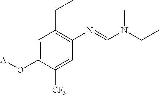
C1=C(O[A])C([CF3])=CC(N=CN(CC)C)=C1CC
